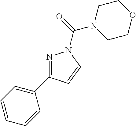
N1=C(C2=CC=CC=C2)C=CN1C(=O)N1CCOCC1
